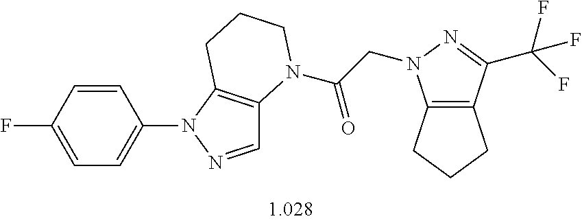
C1=CC(F)=CC=C1N1N=CC2=C1CCCN2C(CN1C2=C(C(C(F)(F)F)=N1)CCC2)=O
